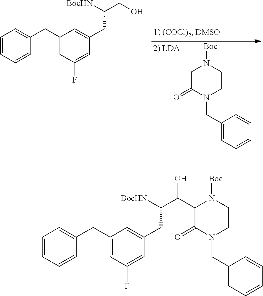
C1C(=O)N(CC2=CC=CC=C2)CCN1[Boc].C1=CC=CC(CC2=CC(F)=CC(CC(CO)[BocHN])=C2)=C1.C1=CC=CC(CC2=CC(F)=CC(CC(C(C3C(=O)N(CC4=CC=CC=C4)CCN3[Boc])O)[BocHN])=C2)=C1
